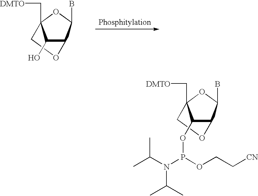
C1(OP(OCC[CN])N(C(C)C)C(C)C)C2C(B)OC1(C[DMTO])CO2.C1(O)C2C(B)OC1(C[DMTO])CO2
